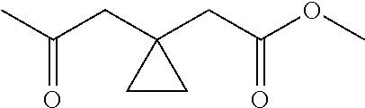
C(CC1(CC(OC)=O)CC1)(C)=O
